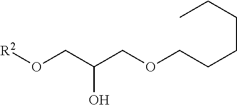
O(CC(CO[R2])O)CCCCCC
